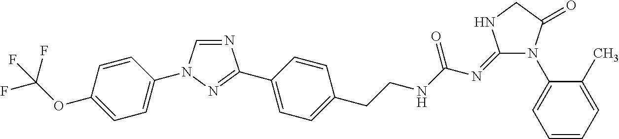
C1=CC(OC(F)(F)F)=CC=C1N1C=NC(C2=CC=C(CCNC(N=C3N(C4=CC=CC=C4C)C(=O)CN3)=O)C=C2)=N1
